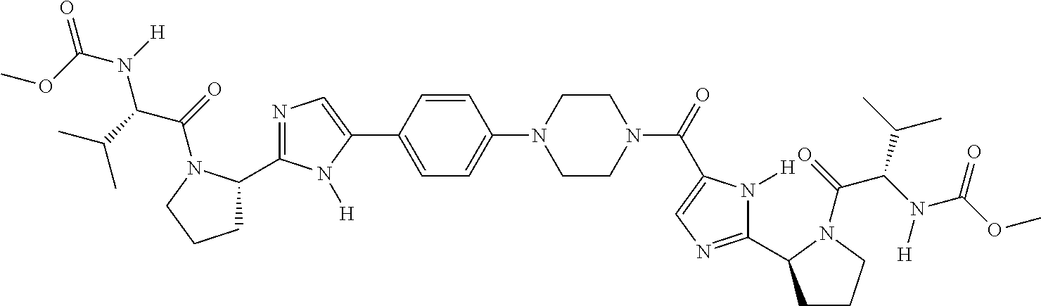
COC(N([H])C(C(C)C)C(=O)N1C(C2=NC=C(C3=CC=C(N4CCN(C(=O)C5=CN=C(C6CCCN6C(=O)C(N([H])C(OC)=O)C(C)C)N5[H])CC4)C=C3)N2[H])CCC1)=O
